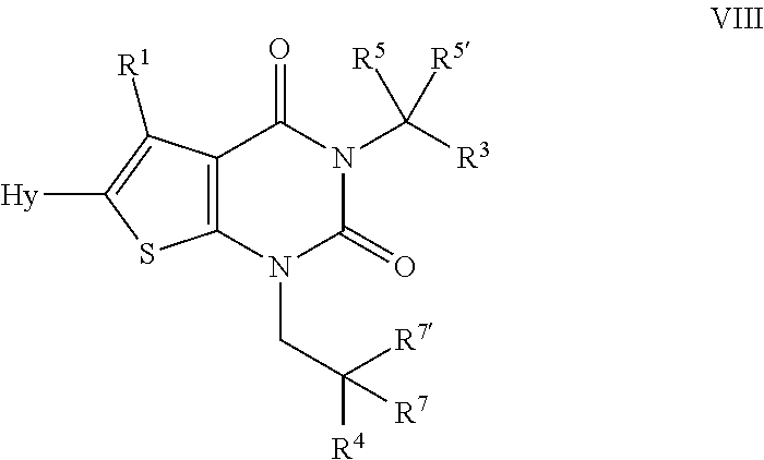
C12=C(N(CC([R7])([R4])[R7])C(=O)N(C([R3])([R5])[R5])C1=O)SC([Hy])=C2[R1]
